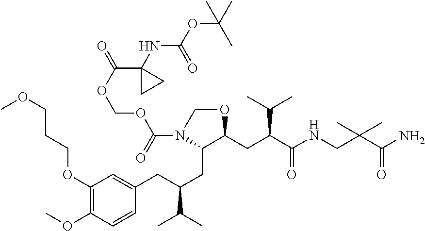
O(COC(N1C(CC(CC2=CC(OCCCOC)=C(OC)C=C2)C(C)C)C(CC(C(=O)NCC(C(=O)N)(C)C)C(C)C)OC1)=O)C(=O)C1(NC(=O)OC(C)(C)C)CC1
